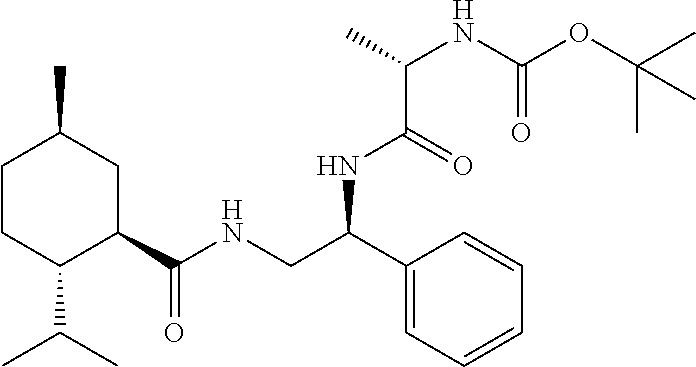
C1CC(C(C)C)C(C(NCC(C2=CC=CC=C2)NC(=O)C(NC(OC(C)(C)C)=O)C)=O)CC1C
